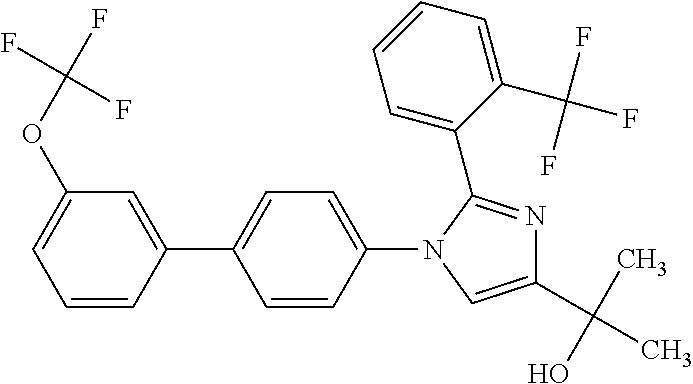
C1=CC(C2=CC=C(N3C(C4=CC=CC=C4C(F)(F)F)=NC(C(C)(O)C)=C3)C=C2)=CC(OC(F)(F)F)=C1
